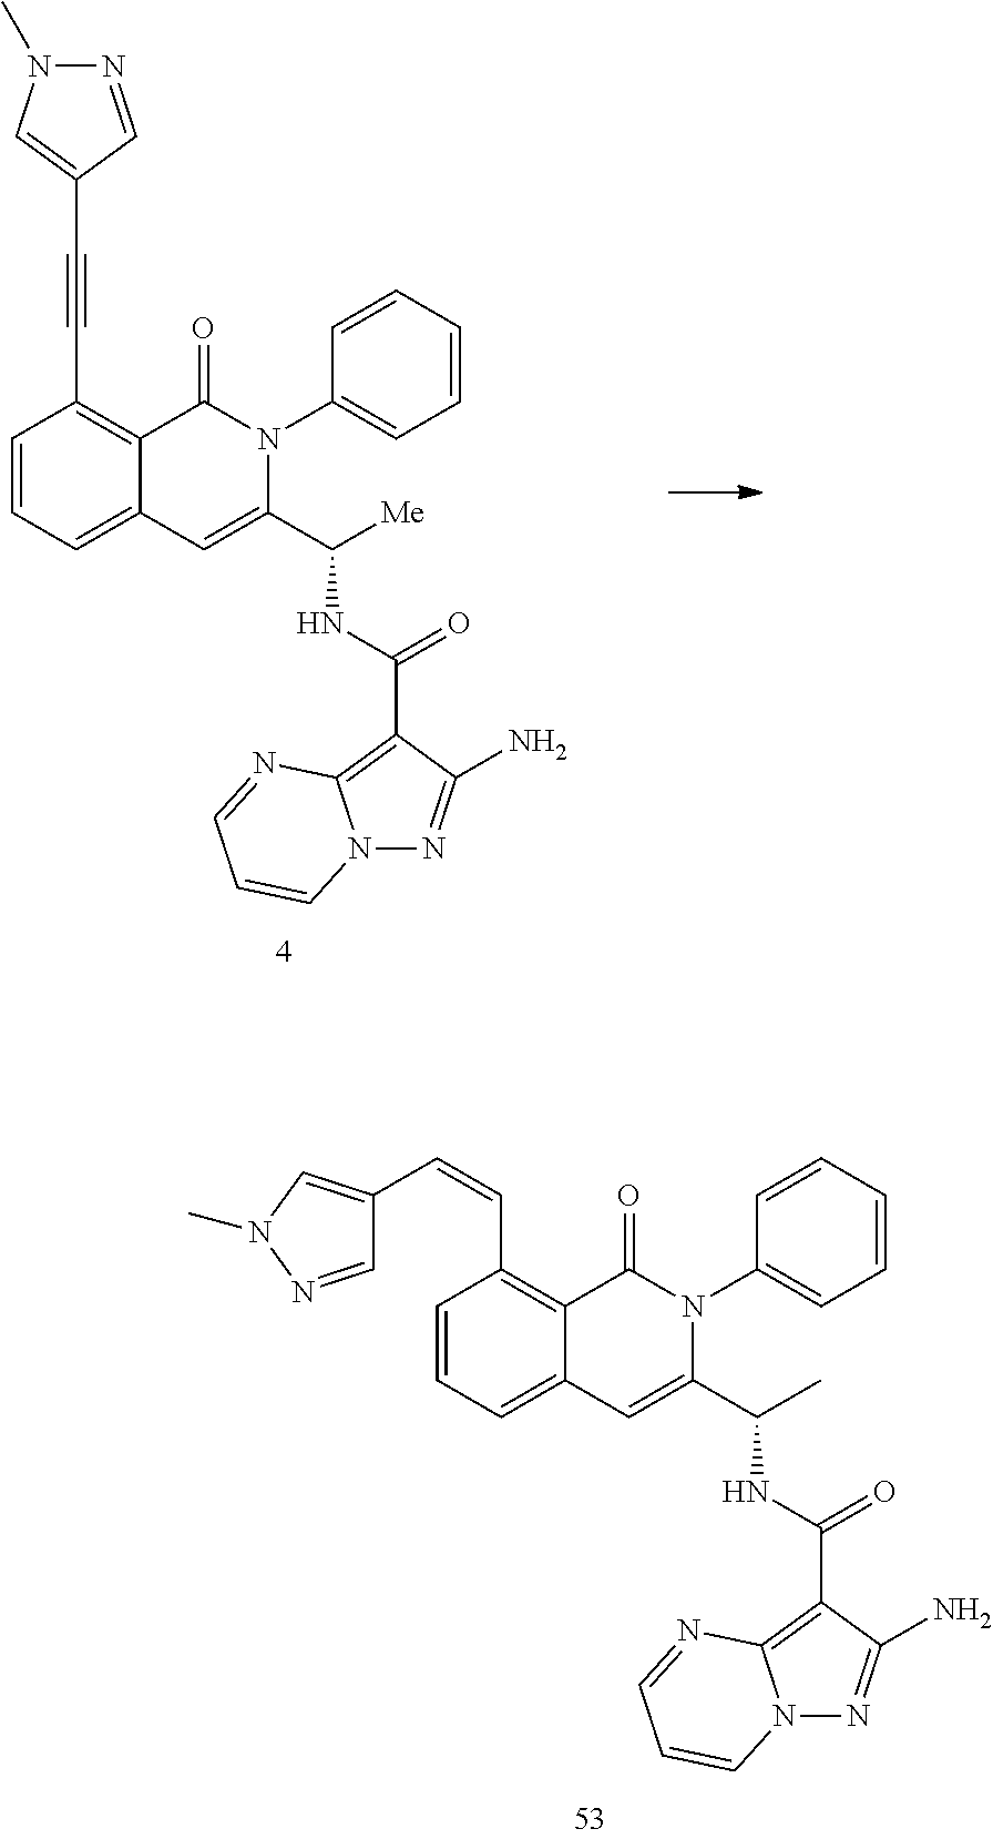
C1=CC=C2C(=C1C=CC1=CN(C)N=C1)C(=O)N(C1=CC=CC=C1)C(C(C)NC(C1=C3N(N=C1N)C=CC=N3)=O)=C2.C1=CC=C2C(=C1C#CC1=CN(C)N=C1)C(=O)N(C1=CC=CC=C1)C(C([Me])NC(C1=C3N(N=C1N)C=CC=N3)=O)=C2
